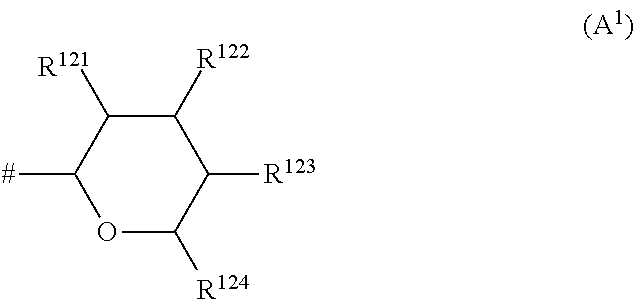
C1([#])OC([R124])C([R123])C([R122])C1[R121]
